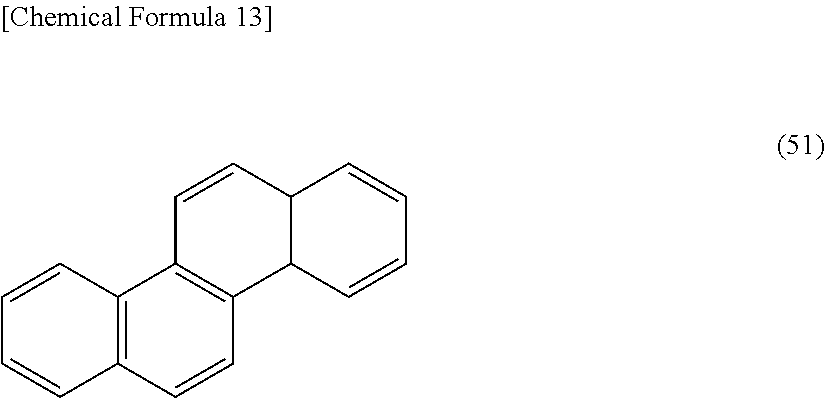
C1=CC2=C(C=C1)C=CC1=C2C=CC2C1C=CC=C2
